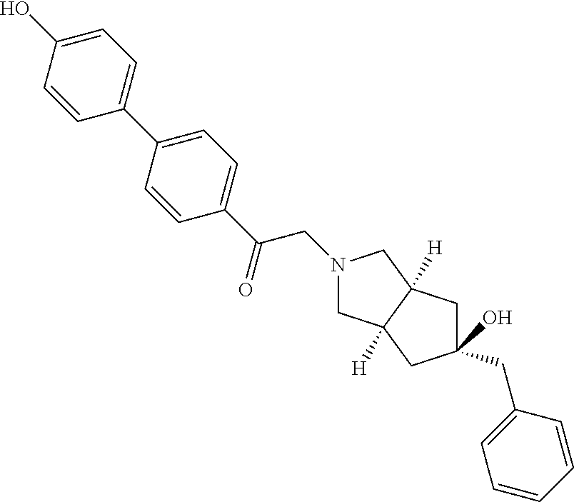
N1(CC(C2=CC=C(C3=CC=C(O)C=C3)C=C2)=O)CC2([H])C([H])(C1)CC(CC1=CC=CC=C1)(O)C2
